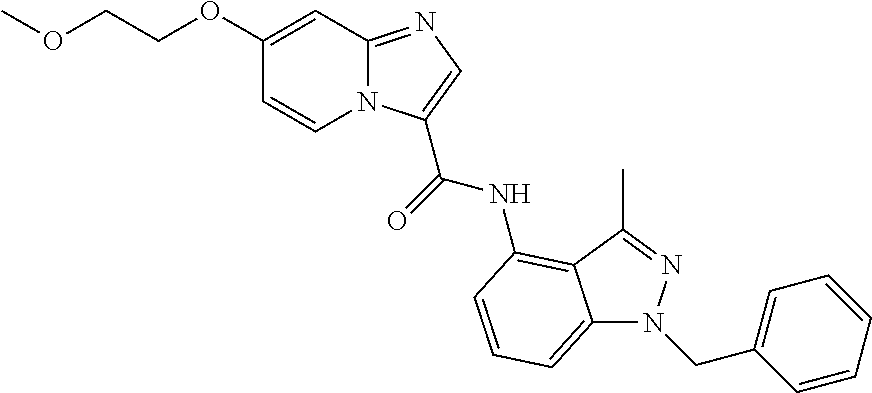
C1(OCCOC)=CC2=NC=C(C(NC3=C4C(=CC=C3)N(CC3=CC=CC=C3)N=C4C)=O)N2C=C1
